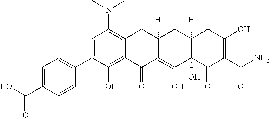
C1=C(C2=CC=C(C(O)=O)C=C2)C(O)=C2C(=C1N(C)C)CC1([H])C(=C(O)C3(O)C([H])(C1)CC(O)=C(C(N)=O)C3=O)C2=O
